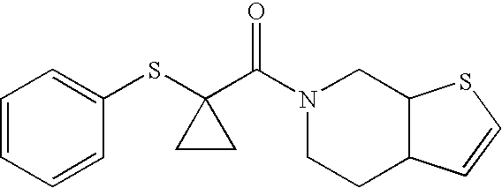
C1=CC=CC(SC2(C(=O)N3CCC4C(C3)SC=C4)CC2)=C1
